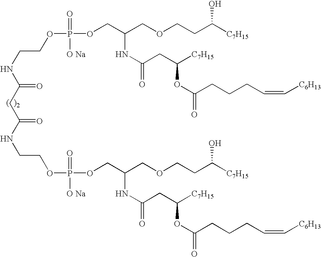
C(NC(CC(NCCOP([O Na])(=O)OCC(COCCC([C7H15])O)NC(=O)CC([C7H15])OC(CCCC=C[C6H13])=O)=O)=O)COP(=O)([O Na])OCC(COCCC([C7H15])O)NC(CC([C7H15])OC(CCCC=C[C6H13])=O)=O
